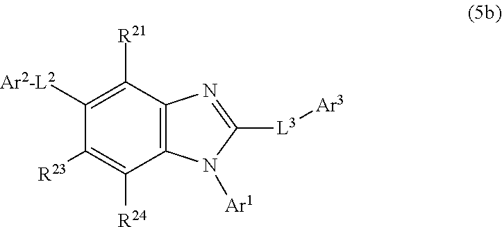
C12=C(C([R21])=C([Ar2-L2])C([R23])=C1[R24])N=C([L3][Ar3])N2[Ar1]
